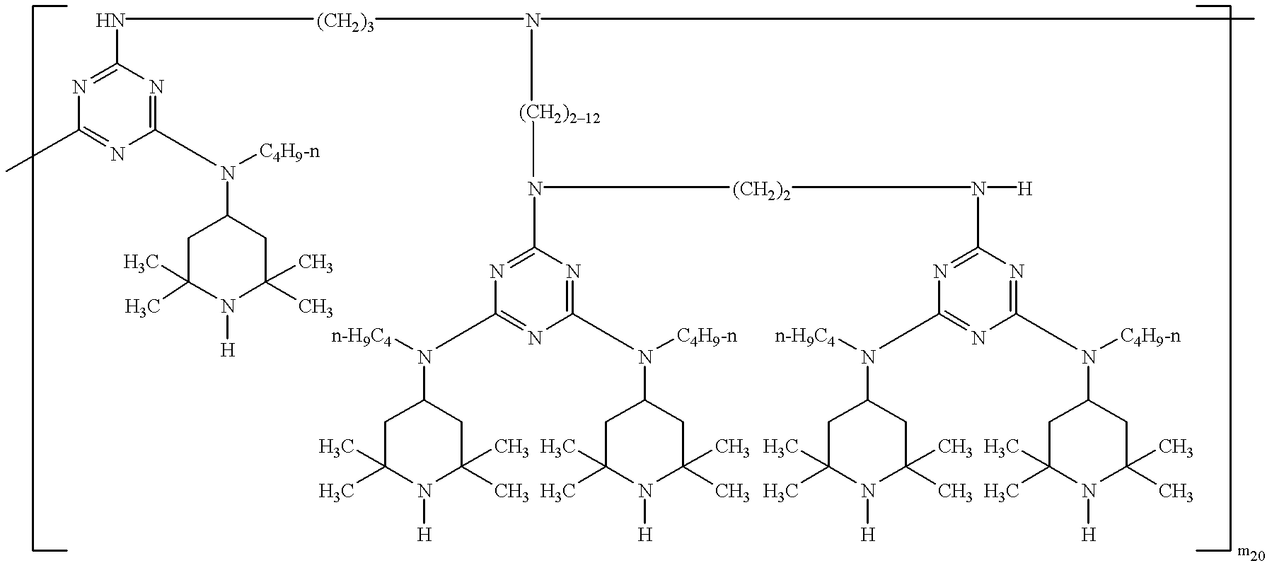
N1=C(N[(CH2)3]N([(CH2)212]N(C2=NC(N(C3CC(C)(C)N([H])C(C)(C)C3)[n-H9C4])=NC(N(C3CC(C)(C)N([H])C(C)(C)C3)[C4H9-n])=N2)[(CH2)2]N(C2=NC(N(C3CC(C)(C)N([H])C(C)(C)C3)[n-H9C4])=NC(N(C3CC(C)(C)N([H])C(C)(C)C3)[C4H9-n])=N2)[H])C)N=C(N(C2CC(C)(C)N([H])C(C)(C)C2)[C4H9-n])N=C1C
